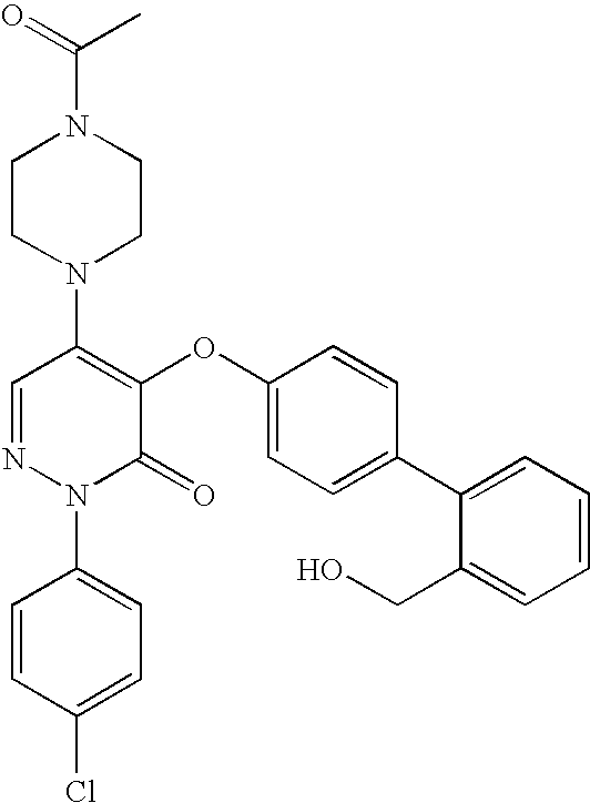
N1(C2=C(OC3=CC=C(C4=CC=CC=C4CO)C=C3)C(=O)N(C3=CC=C(Cl)C=C3)N=C2)CCN(C(C)=O)CC1
